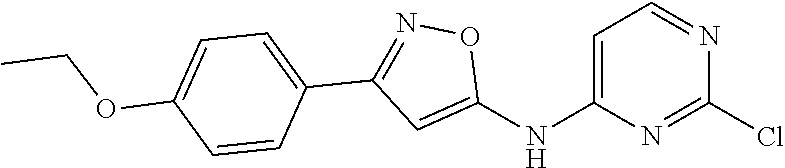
C1=C(NC2=CC(C3=CC=C(OCC)C=C3)=NO2)N=C(Cl)N=C1
